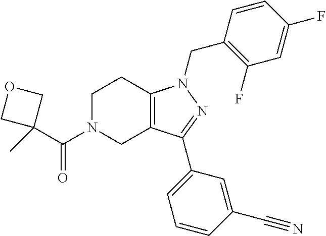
C1N(C(=O)C2(C)COC2)CC2=C(C1)N(CC1=C(F)C=C(F)C=C1)N=C2C1=CC=CC(C#N)=C1
